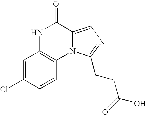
N1C2=C(N3C(=CN=C3CCC(=O)O)C1=O)C=CC(Cl)=C2
